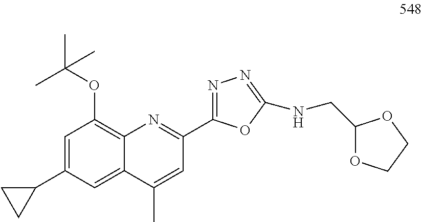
C12=C(OC(C)(C)C)C=C(C3CC3)C=C1C(C)=CC(C1=NN=C(NCC3OCCO3)O1)=N2
